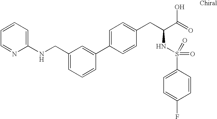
C1=CC=C(NCC2=CC=CC(C3=CC=C(CC(C(=O)O)NS(=O)(=O)C4=CC=C(F)C=C4)C=C3)=C2)N=C1
